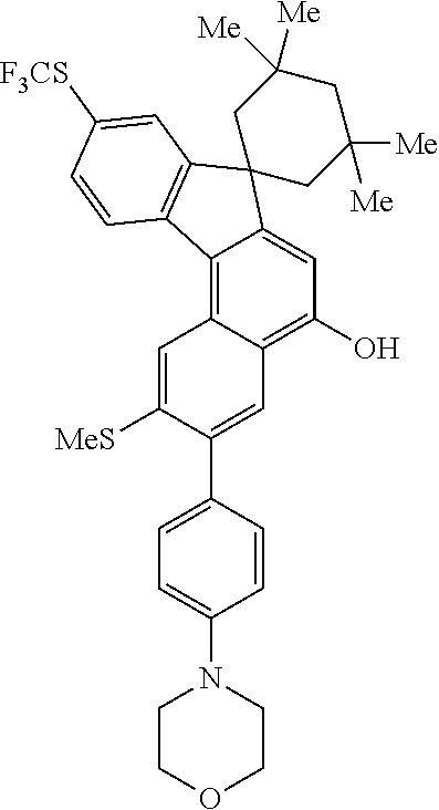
C12=C3C(=C(O)C=C1C1(C4=C2C=CC([F3CS])=C4)CC([Me])([Me])CC([Me])([Me])C1)C=C(C1=CC=C(N2CCOCC2)C=C1)C([MeS])=C3
